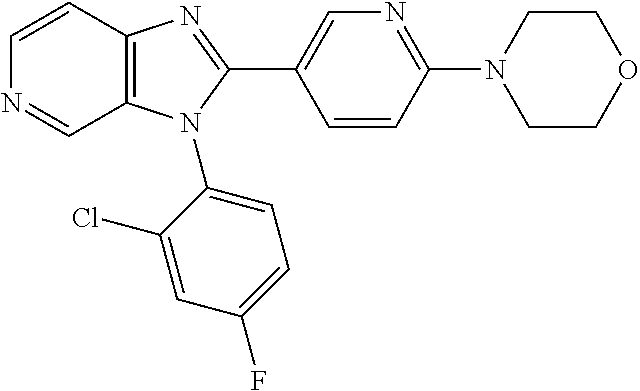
C1=CC2=C(C=N1)N(C1=CC=C(F)C=C1Cl)C(C1=CN=C(N3CCOCC3)C=C1)=N2
